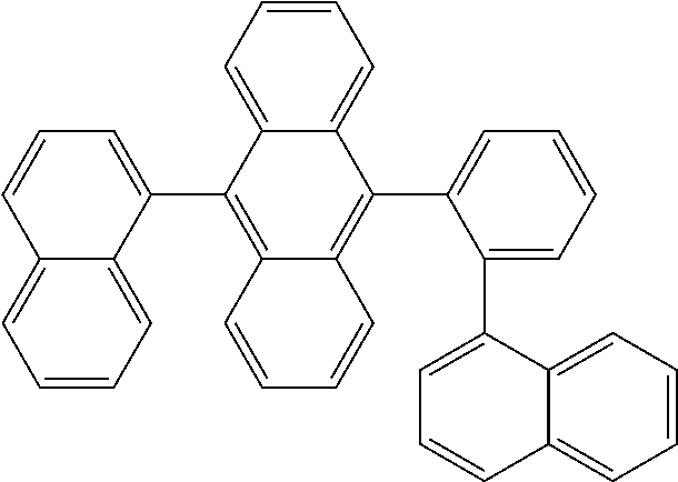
C12=CC=CC=C1C(C1=C3C(=C(C4=CC=CC=C4C4=CC=CC5=CC=CC=C45)C4=CC=CC=C14)C=CC=C3)=CC=C2
